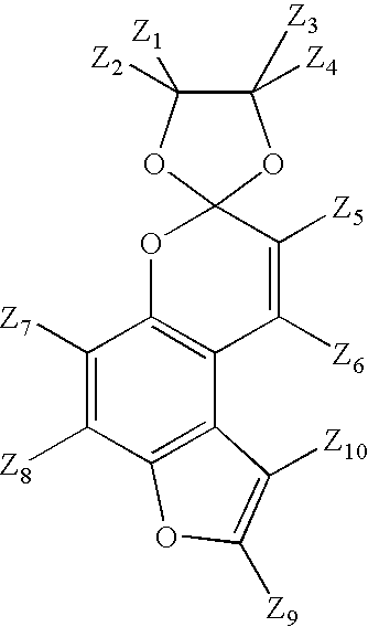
C1([Z7])=C([Z8])C2=C(C3=C1OC1(C([Z5])=C3[Z6])OC([Z2])([Z1])C([Z4])([Z3])O1)C([Z10])=C([Z9])O2
